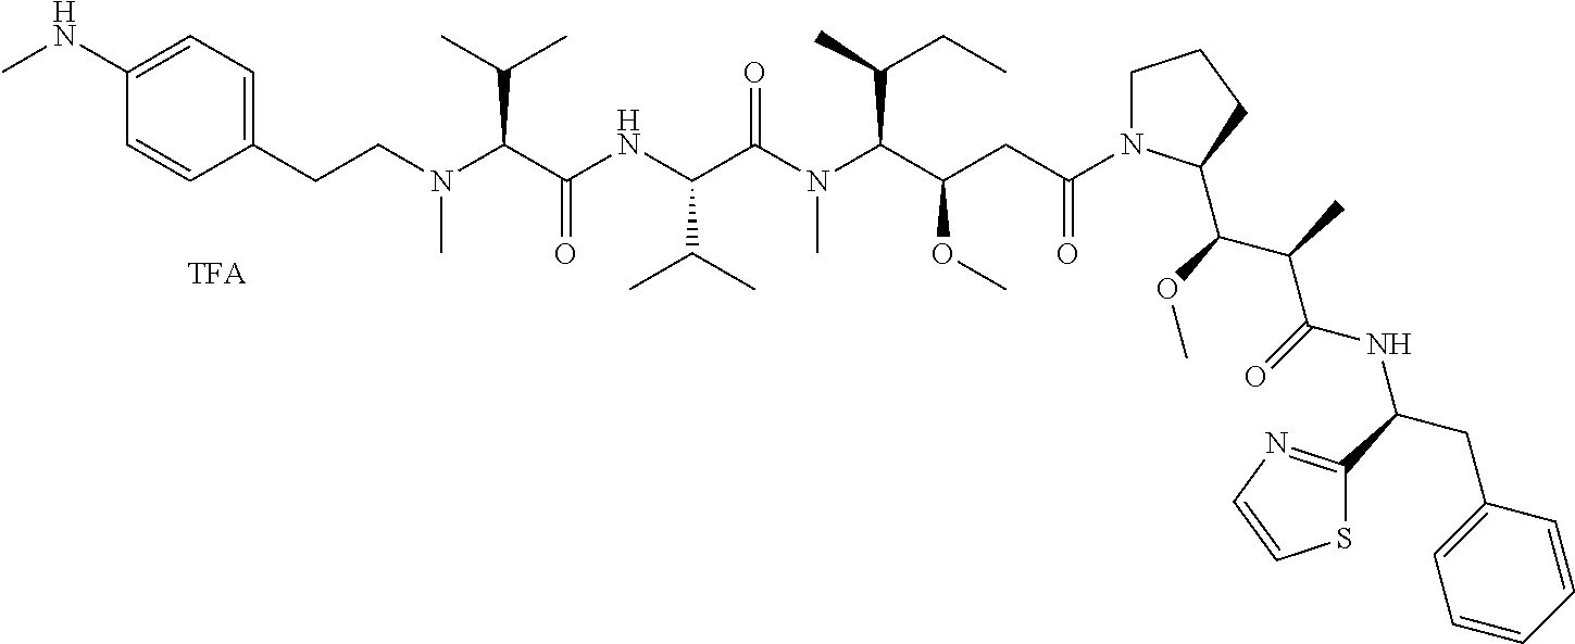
[TFA].C(C1=CC=C(NC)C=C1)CN(C(C(NC(C(N(C(C(CC(=O)N1CCCC1C(OC)C(C)C(=O)NC(CC1=CC=CC=C1)C1=NC=CS1)OC)C(C)CC)C)=O)C(C)C)=O)C(C)C)C
